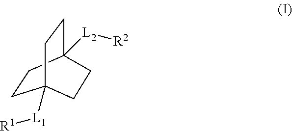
C1CC2([L2][R2])CCC1([L1][R1])CC2
